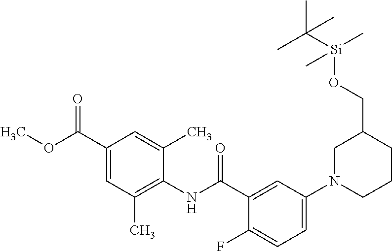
C1(C(OC)=O)=CC(C)=C(NC(C2=CC(N3CCCC(CO[Si](C)(C)C(C)(C)C)C3)=CC=C2F)=O)C(C)=C1
